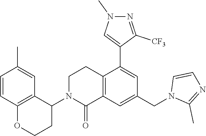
C12=C(C(N3C(=O)C4=C(CC3)C(C3=CN(C)N=C3[CF3])=CC(CN3C(C)=NC=C3)=C4)CCO1)C=C(C)C=C2
